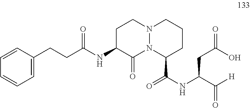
C1=CC=C(CCC(NC2C(=O)N3N(CC2)CCCC3C(NC(C([H])=O)CC(=O)O)=O)=O)C=C1
